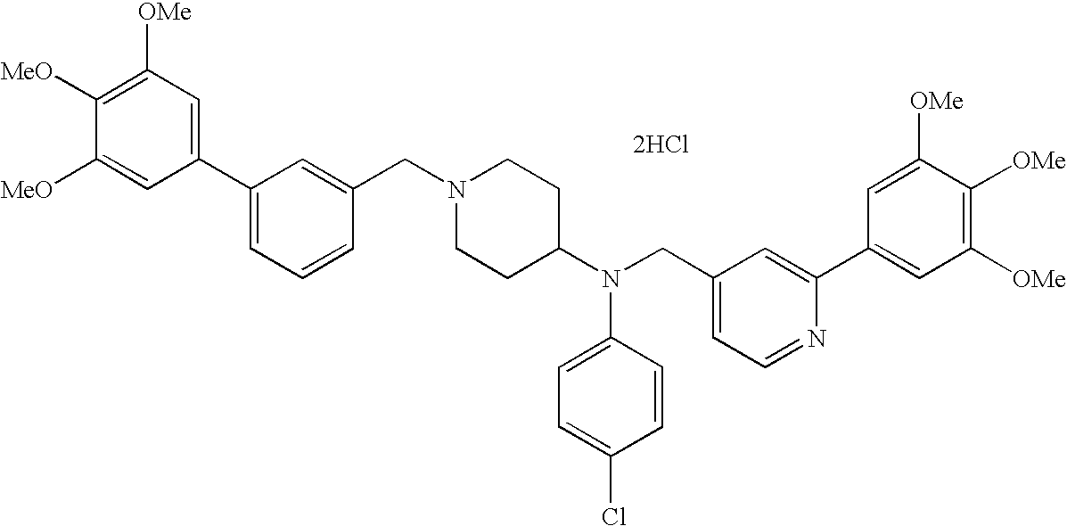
C1=C([MeO])C([MeO])=C([OMe])C=C1C1=CC=CC(CN2CCC(N(CC3=CC=NC(C4=CC([OMe])=C([OMe])C([OMe])=C4)=C3)C3=CC=C(Cl)C=C3)CC2)=C1.[2HCl]
